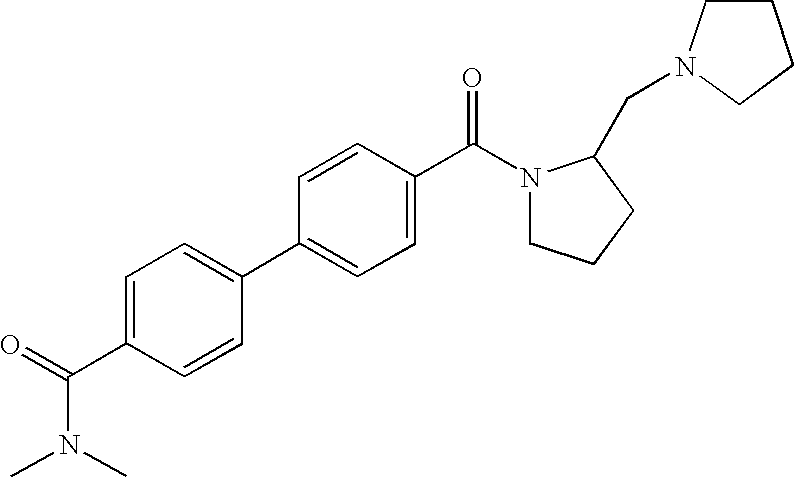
C1(C(=O)N(C)C)=CC=C(C2=CC=C(C(=O)N3CCCC3CN3CCCC3)C=C2)C=C1
